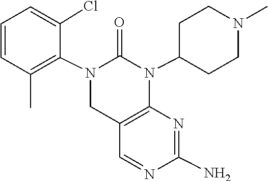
N1=CC2=C(N=C1N)N(C1CCN(C)CC1)C(=O)N(C1=C(C)C=CC=C1Cl)C2
